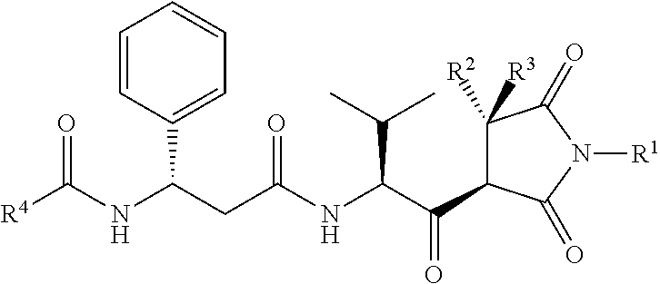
[R4]C(NC(CC(NC(C(C1C([R2])([R3])C(=O)N([R1])C1=O)=O)C(C)C)=O)C1=CC=CC=C1)=O
